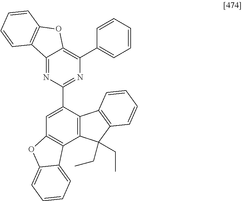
C12=NC(C3=CC4=C(C5=C3C3=C(C5(CC)CC)C=CC=C3)C3=CC=CC=C3O4)=NC(C3=CC=CC=C3)=C1OC1=C2C=CC=C1
